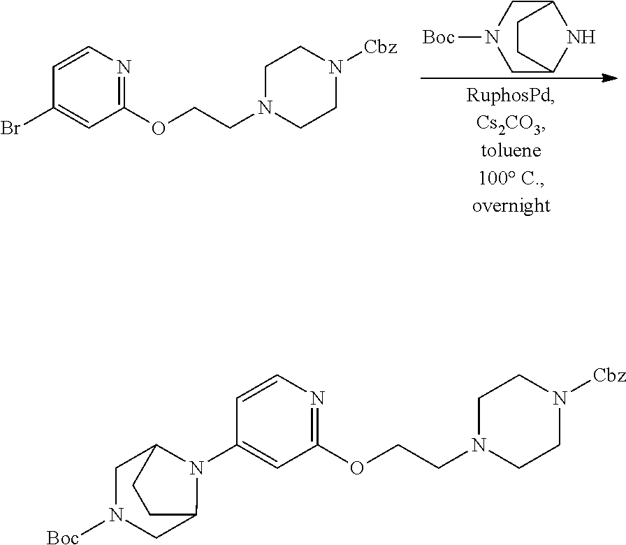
C12CN([Boc])CC(N1)CC2.C1N(CCOC2=NC=CC(Br)=C2)CCN([Cbz])C1.C1N(CCOC2=NC=CC(N3C4CN([Boc])CC3CC4)=C2)CCN([Cbz])C1
